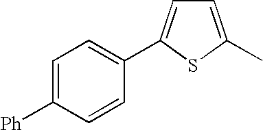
C1=C(C)SC(C2=CC=C([Ph])C=C2)=C1
